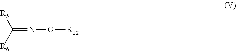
N(=C([R6])[R5])O[R12]
